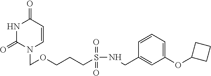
N1C(=O)N(COCCCS(NCC2=CC(OC3CCC3)=CC=C2)(=O)=O)C=CC1=O
